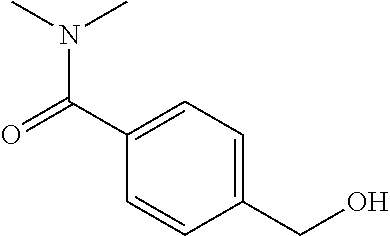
OCC1=CC=C(C(=O)N(C)C)C=C1
